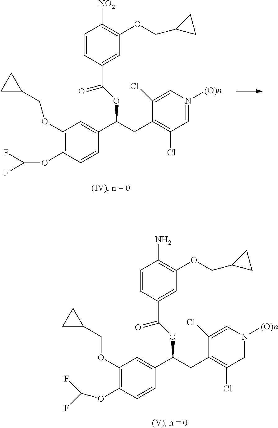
C1(OCC2CC2)=C(OC(F)F)C=CC(C(OC(C2=CC(OCC3CC3)=C(N)C=C2)=O)CC2=C(Cl)C=N([(O)n])C=C2Cl)=C1.C1(OCC2CC2)=C(OC(F)F)C=CC(C(CC2=C(Cl)C=N([(O)n])C=C2Cl)OC(C2=CC(OCC3CC3)=C([NO2])C=C2)=O)=C1
